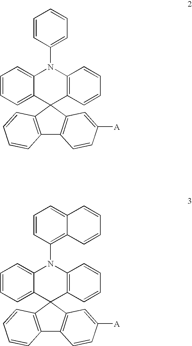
C1=CC=C2C(=C1)N(C1=CC=CC=C1)C1=C(C23C2=C(C4=C3C=C([A])C=C4)C=CC=C2)C=CC=C1.C1=CC=C2C(=C1)N(C1=C3C(=CC=C1)C=CC=C3)C1=C(C23C2=C(C4=C3C=C([A])C=C4)C=CC=C2)C=CC=C1
